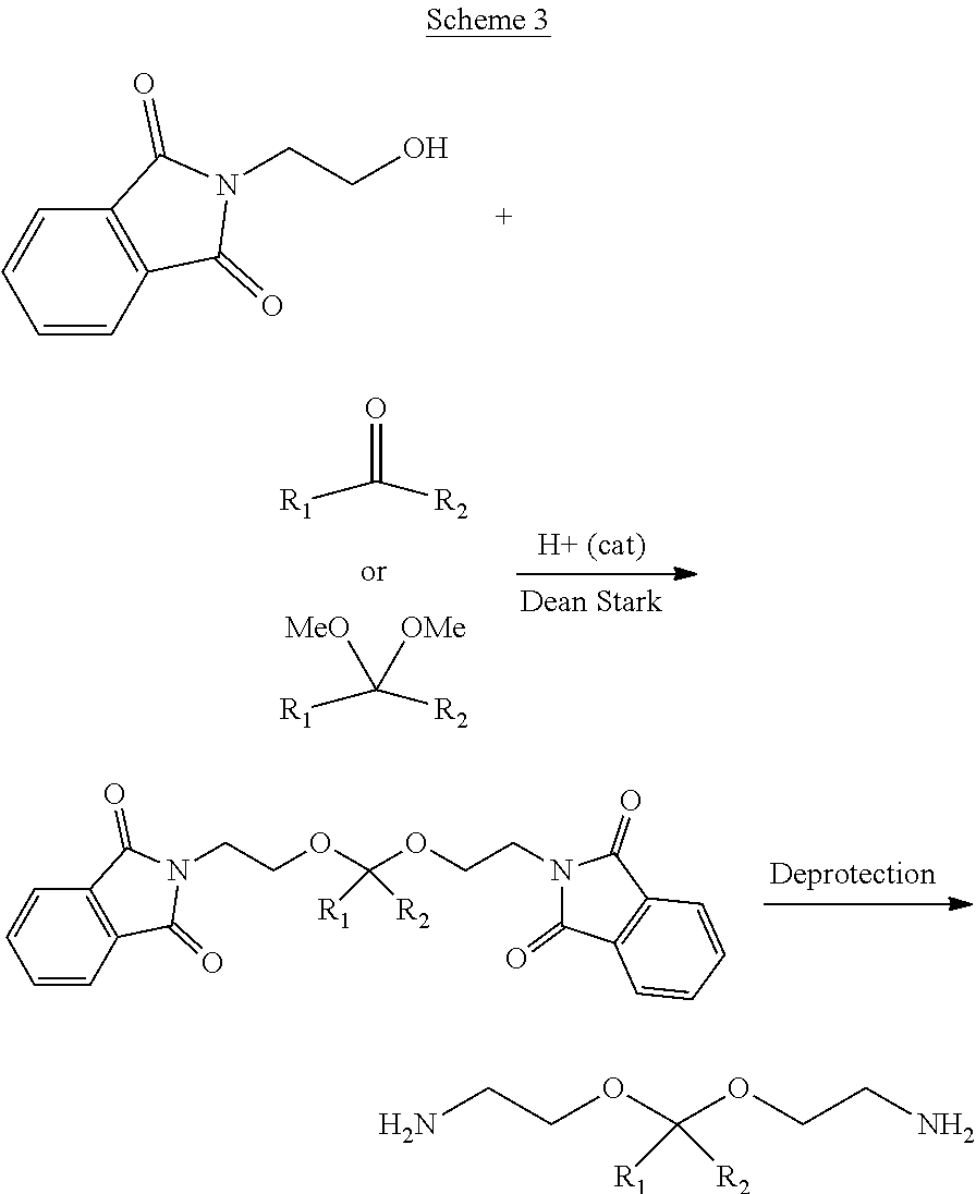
C1=CC2=C(C=C1)C(=O)N(CCO)C2=O.O=C([R1])[R2].[OMe]C([R1])([R2])[MeO].C1=CC2=C(C=C1)C(=O)N(CCOC(OCCN1C(=O)C3=C(C1=O)C=CC=C3)([R1])[R2])C2=O.NCCOC(OCCN)([R1])[R2]
